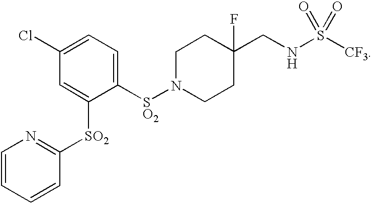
N1([SO2]C2=CC=C(Cl)C=C2[SO2]C2=NC=CC=C2)CCC(CNS([CF3])(=O)=O)(F)CC1
